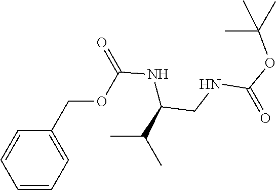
C1=CC=CC=C1COC(=O)NC(C(C)C)CNC(OC(C)(C)C)=O
